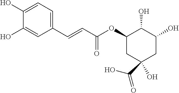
C1(C=CC(OC2CC(C(O)=O)(O)CC(O)C2O)=O)=CC=C(O)C(O)=C1
